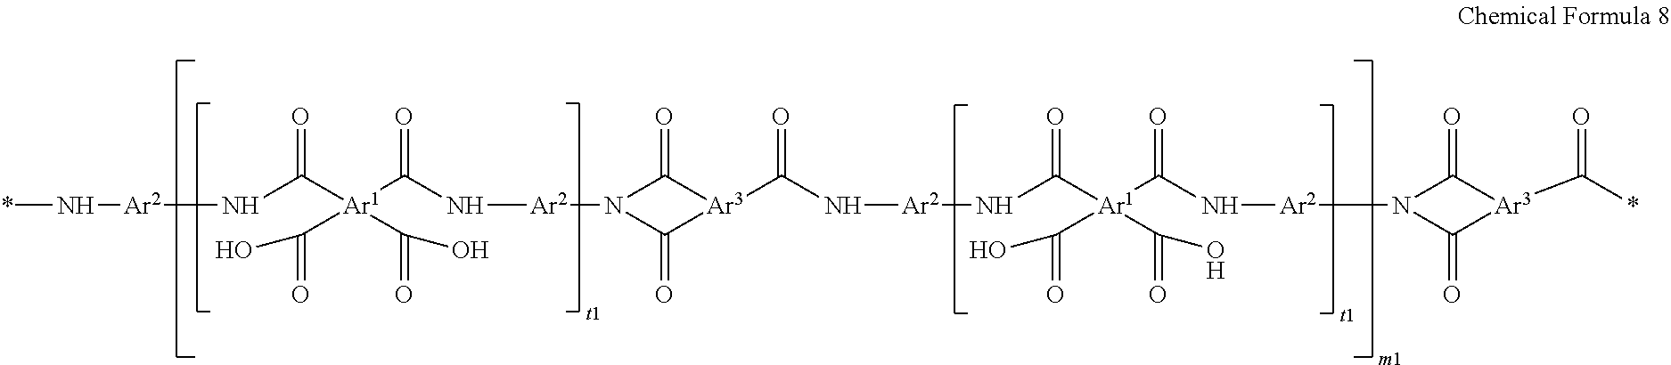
[Ar2](NC(=O)[Ar1](C(N[Ar2]N1C(=O)[Ar3](C(N[Ar2]NC(=O)[Ar1](C(N[Ar2]N2C(=O)[Ar3](C(*)=O)C2=O)=O)(C(O)=O)C(O)=O)=O)C1=O)=O)(C(O)=O)C(O)=O)N*
